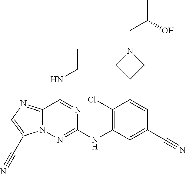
C1(Cl)=C(NC2=NN3C(=NC=C3C#N)C(NCC)=N2)C=C(C#N)C=C1C1CN(CC(O)C)C1
